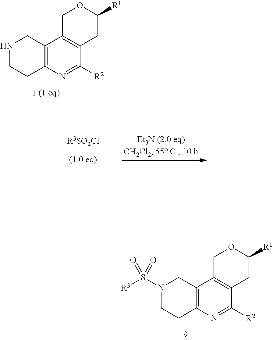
N1CCC2=C(C1)C1=C(C([R2])=N2)CC([R1])OC1.N1(S([R3])(=O)=O)CCC2=C(C1)C1=C(C([R2])=N2)CC([R1])OC1.[R3SO2Cl]
